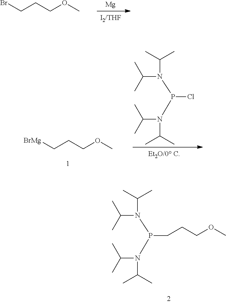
BrCCCOC.[Mg].[BrMg]CCCOC.C(C)(N(C(C)C)P(N(C(C)C)C(C)C)Cl)C.C(C)(N(C(C)C)P(N(C(C)C)C(C)C)CCCOC)C
